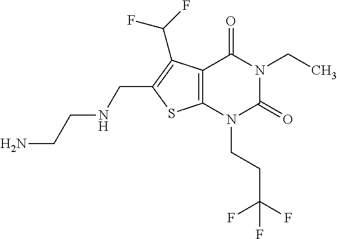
C12=C(N(CCC(F)(F)F)C(=O)N(CC)C1=O)SC(CNCCN)=C2C(F)F
